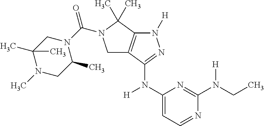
C1(N([H])C2=NN([H])C3=C2CN(C(N2CC(C)(C)N(C)CC2C)=O)C3(C)C)=CC=NC(N(CC)[H])=N1
